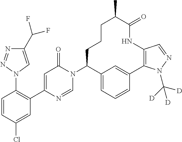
C1=CC(Cl)=CC(C2=CC(=O)N(C3C4=CC=CC(=C4)C4=C(C=NN4C([D])([D])[D])NC(=O)C(C)CCC3)C=N2)=C1N1C=C(C(F)F)N=N1
